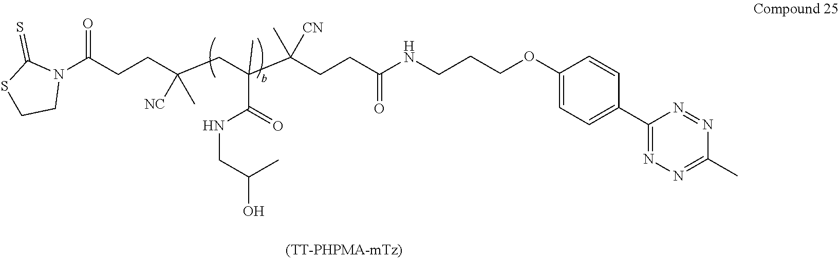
N1(C(CCC(CC(C(CCC(NCCCOC2=CC=C(C3=NN=C(C)N=N3)C=C2)=O)(C)[CN])(C)C(=O)NCC(C)O)(C)[NC])=O)C(=S)SCC1
